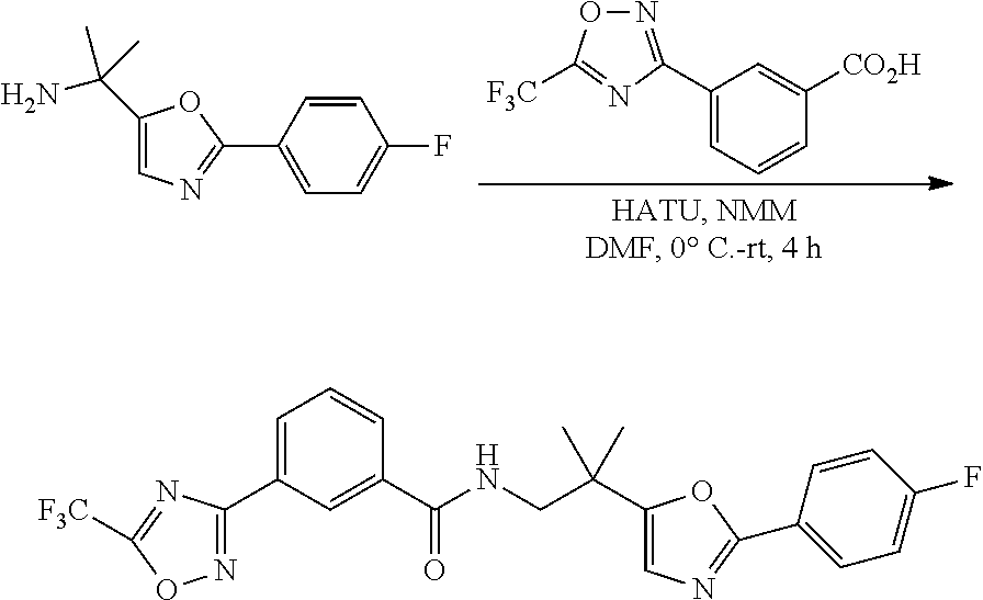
C1(C2=NOC([F3C])=N2)=CC=CC([CO2H])=C1.C1(C2=NC=C(C(N)(C)C)O2)=CC=C(F)C=C1.C1=C(C2=NOC([F3C])=N2)C=C(C(NCC(C2=CN=C(C3=CC=C(F)C=C3)O2)(C)C)=O)C=C1
